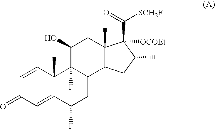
C1=C2C(C)(C=CC1=O)C1(F)C(CC2F)C2C(C)(CC1O)C(C(=O)[SCH2F])([OCOEt])C(C)C2
